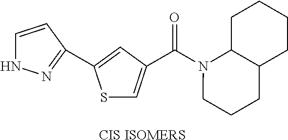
[CIS ISOMERS].S1C=C(C(N2CCCC3C2CCCC3)=O)C=C1C1=NNC=C1
